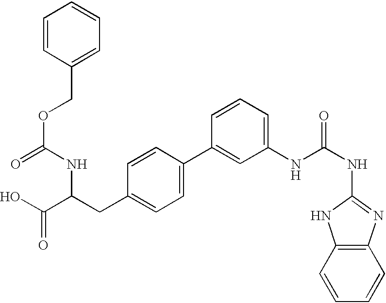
OC(C(CC1=CC=C(C2=CC(NC(NC3=NC4=C(C=CC=C4)N3)=O)=CC=C2)C=C1)NC(OCC1=CC=CC=C1)=O)=O
